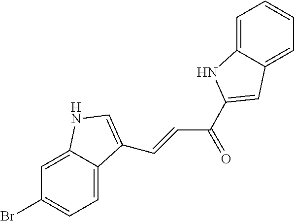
C1=C2C(=CC(Br)=C1)NC=C2C=CC(=O)C1=CC2=CC=CC=C2N1
